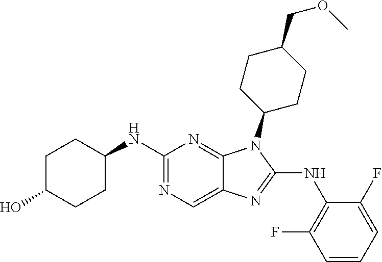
N1=C(NC2CCC(O)CC2)N=C2C(=C1)N=C(NC1=C(F)C=CC=C1F)N2C1CCC(COC)CC1
